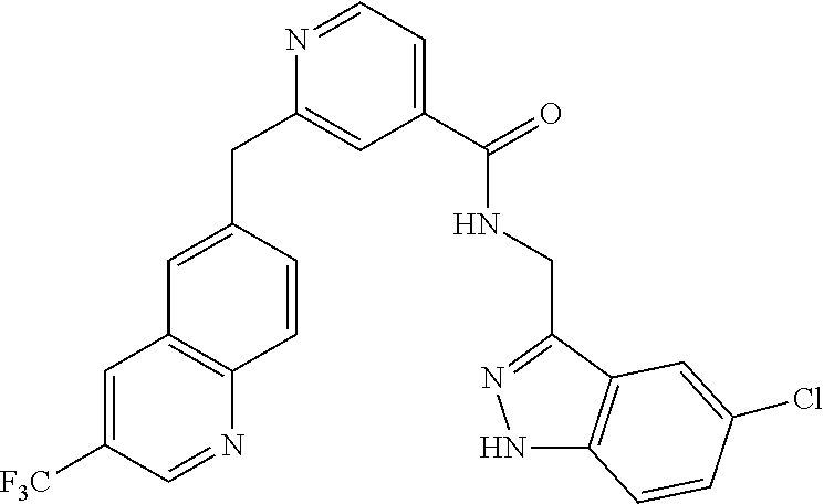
C1(CC2=CC(C(=O)NCC3=NNC4=C3C=C(Cl)C=C4)=CC=N2)=CC2=C(N=CC([F3C])=C2)C=C1
